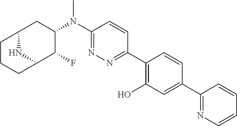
C1(N(C2CC3CCCC(C2F)N3)C)=NN=C(C2=C(O)C=C(C3=NC=CC=C3)C=C2)C=C1
